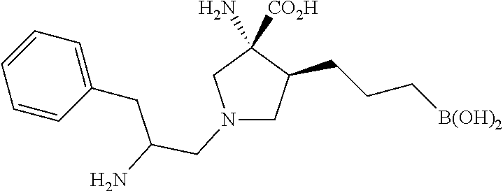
N1(CC(CC2=CC=CC=C2)N)CC(CCC[B(OH)2])C(N)([CO2H])C1
